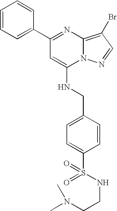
C1=CC=C(C2=NC3=C(Br)C=NN3C(NCC3=CC=C(S(=O)(NCCN(C)C)=O)C=C3)=C2)C=C1
